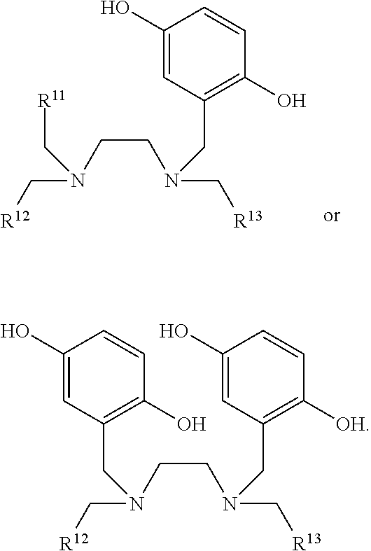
C1(O)=CC(CN(C[R13])CCN(C[R12])C[R11])=C(O)C=C1.C1(O)=CC(CN(C[R13])CCN(C[R12])CC2=C(O)C=CC(O)=C2)=C([OH])C=C1
